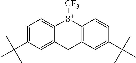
[S+]1([CF3])C2=CC=C(C(C)(C)C)C=C2CC2=C1C=CC(C(C)(C)C)=C2
